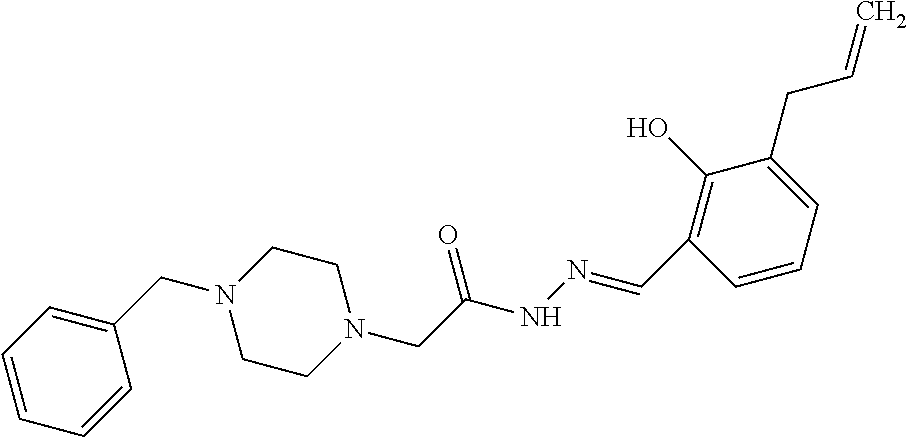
C1(CN2CCN(CC(NN=CC3=C(O)C(CC=C)=CC=C3)=O)CC2)=CC=CC=C1
